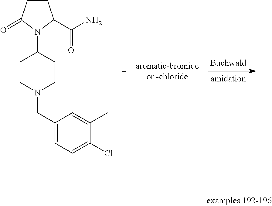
C1CC(=O)N(C2CCN(CC3=CC=C(Cl)C(C)=C3)CC2)C1C(N)=O
